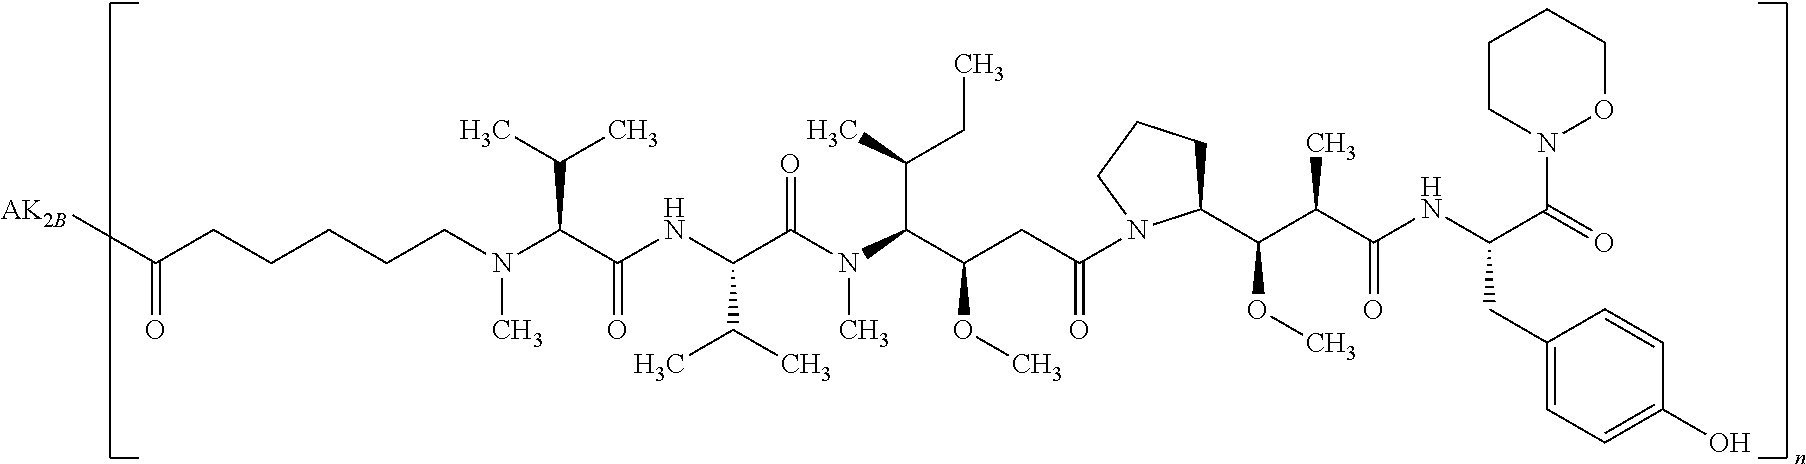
[AK2B]C(CCCCCN(C(C(NC(C(N(C(C(CC(=O)N1C(C(C(C(NC(C(=O)N2OCCCC2)CC2=CC=C(O)C=C2)=O)C)OC)CCC1)OC)C(C)CC)C)=O)C(C)C)=O)C(C)C)C)=O
